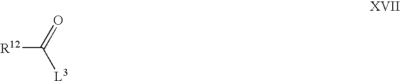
[R12]C([L3])=O
